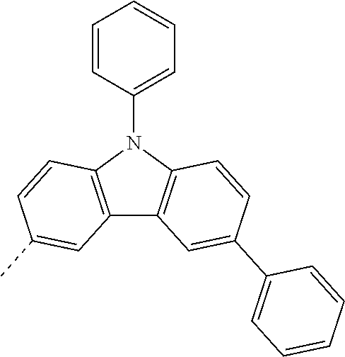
C12=C(N(C3=CC=CC=C3)C3=C1C=C(C)C=C3)C=CC(C1=CC=CC=C1)=C2
